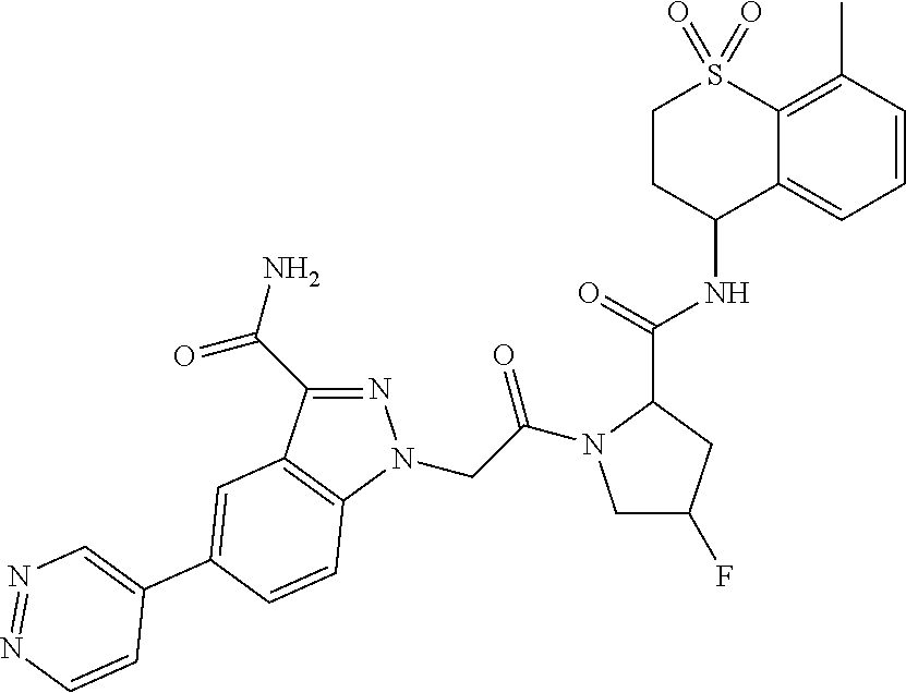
C1CC(NC(=O)C2N(C(=O)CN3N=C(C(N)=O)C4=C3C=CC(C3=CN=NC=C3)=C4)CC(F)C2)C2=CC=CC(C)=C2S1(=O)=O
